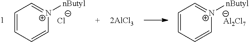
C1=CC=C[N+]([nButyl])=C1.[Cl-].C1=CC=C[N+]([nButyl])=C1.[Al2Cl7]
